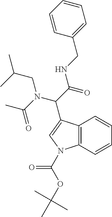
C12=C(C(C(C(=O)NCC3=CC=CC=C3)N(C(C)=O)CC(C)C)=CN1C(OC(C)(C)C)=O)C=CC=C2
